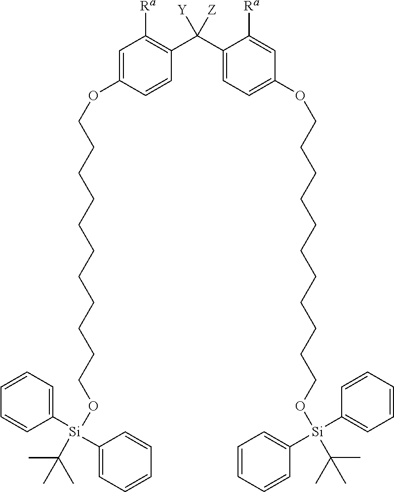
C1=C(OCCCCCCCCCCCO[Si](C2=CC=CC=C2)(C2=CC=CC=C2)C(C)(C)C)C=CC(C(C2=CC=C(OCCCCCCCCCCCO[Si](C3=CC=CC=C3)(C3=CC=CC=C3)C(C)(C)C)C=C2[Ra])([Y])[Z])=C1[Ra]
